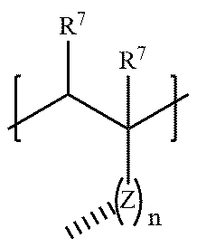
C([R7])(C)C([R7])(C)[Z]C
